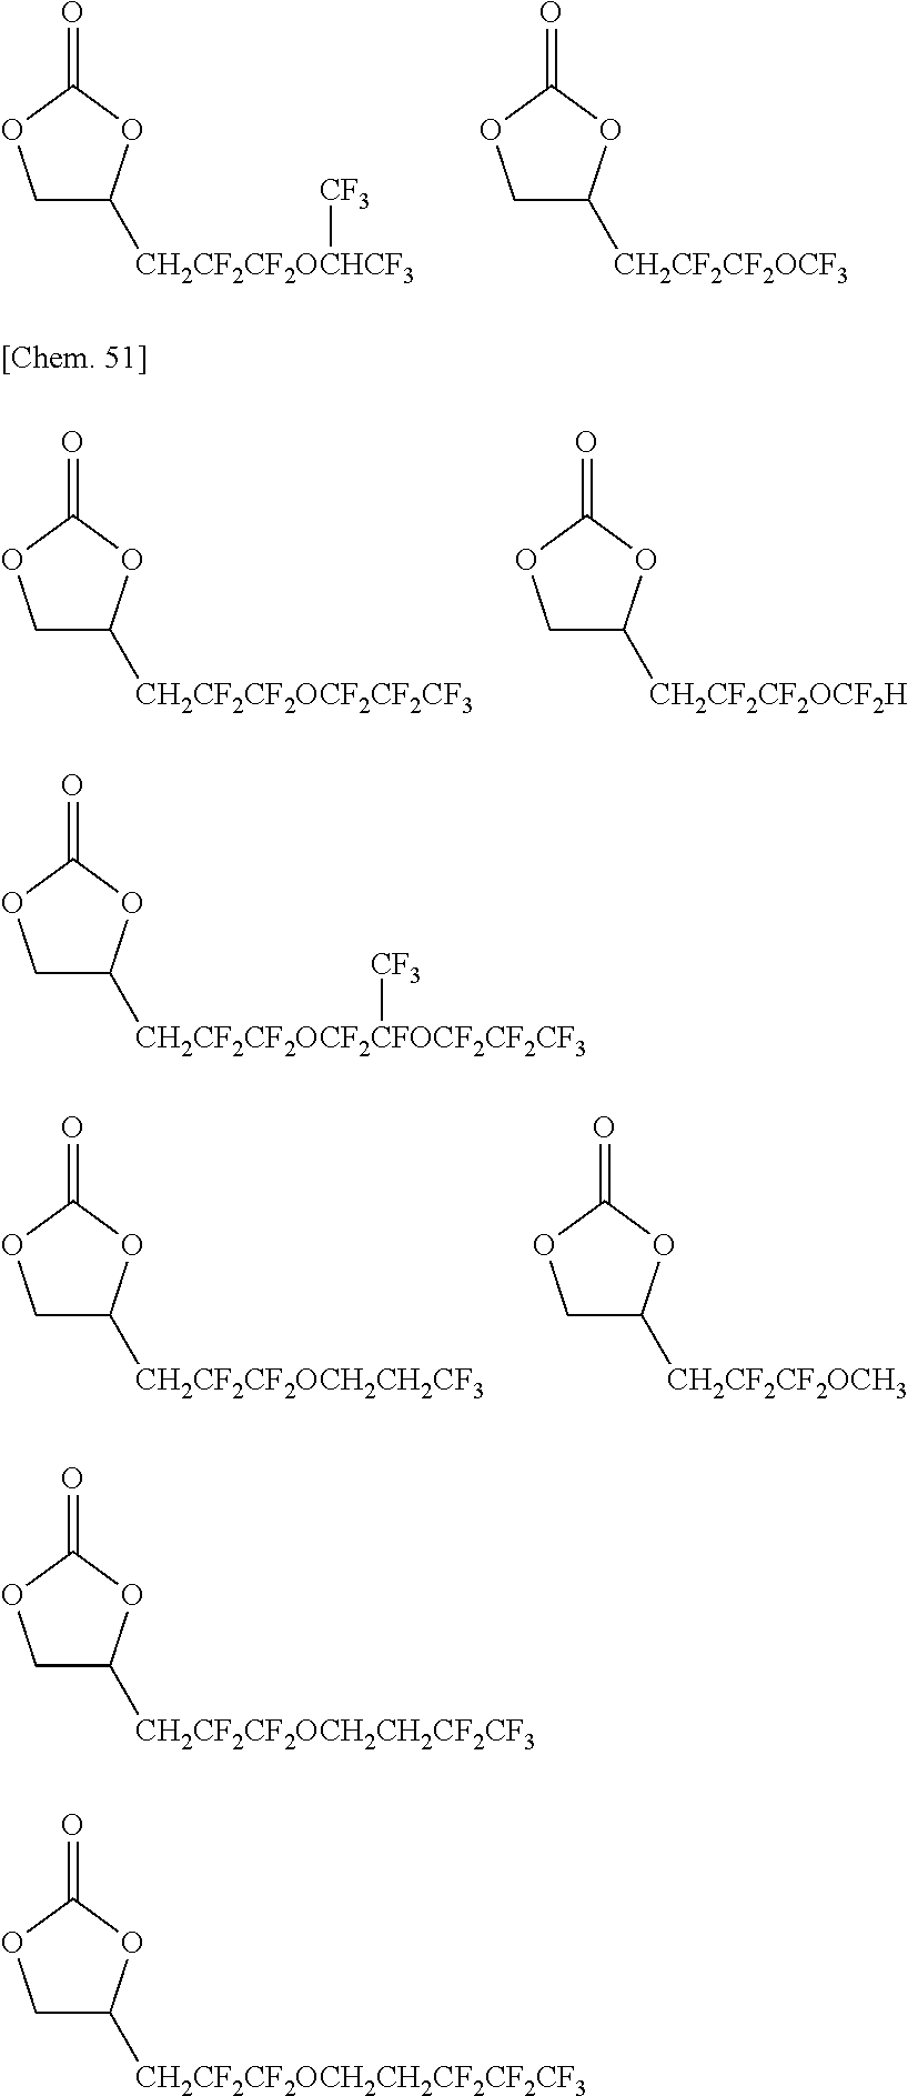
C1C([CH2CF2CF2OCHCF3][CF3])OC(=O)O1.C1C([CH2CF2CF2OCF3])OC(=O)O1.C1C([CH2CF2CF2OCF2CF2CF3])OC(=O)O1.C1C([CH2CF2CF2OCF2H])OC(=O)O1.C1C([CH2CF2CF2OCF2CFOCF2CF2CF3][CF3])OC(=O)O1.C1C([CH2CF2CF2OCH2CH2CF3])OC(=O)O1.C1C([CH2CF2CF2OCH3])OC(=O)O1.C1C([CH2CF2CF2OCH2CH2CF2CF3])OC(=O)O1.C1C([CH2CF2CF2OCH2CH2CF2CF2CF3])OC(=O)O1
